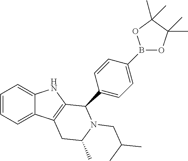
C1=CC=C2C(=C1)NC1=C2CC(C)N(CC(C)C)C1C1=CC=C(B2OC(C)(C)C(C)(C)O2)C=C1
